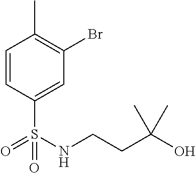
C1=CC(S(NCCC(O)(C)C)(=O)=O)=CC(Br)=C1C
